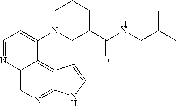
C1=NC2=CN=C3C(=C2C(N2CC(C(NCC(C)C)=O)CCC2)=C1)C=CN3
